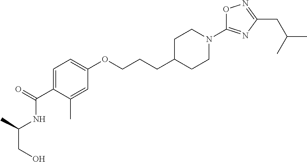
C1=C(C(=O)NC(CO)C)C(C)=CC(OCCCC2CCN(C3=NC(CC(C)C)=NO3)CC2)=C1
